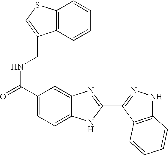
C1(C(=O)NCC2=CSC3=C2C=CC=C3)=CC=C2C(=C1)N=C(C1=NNC3=C1C=CC=C3)N2
